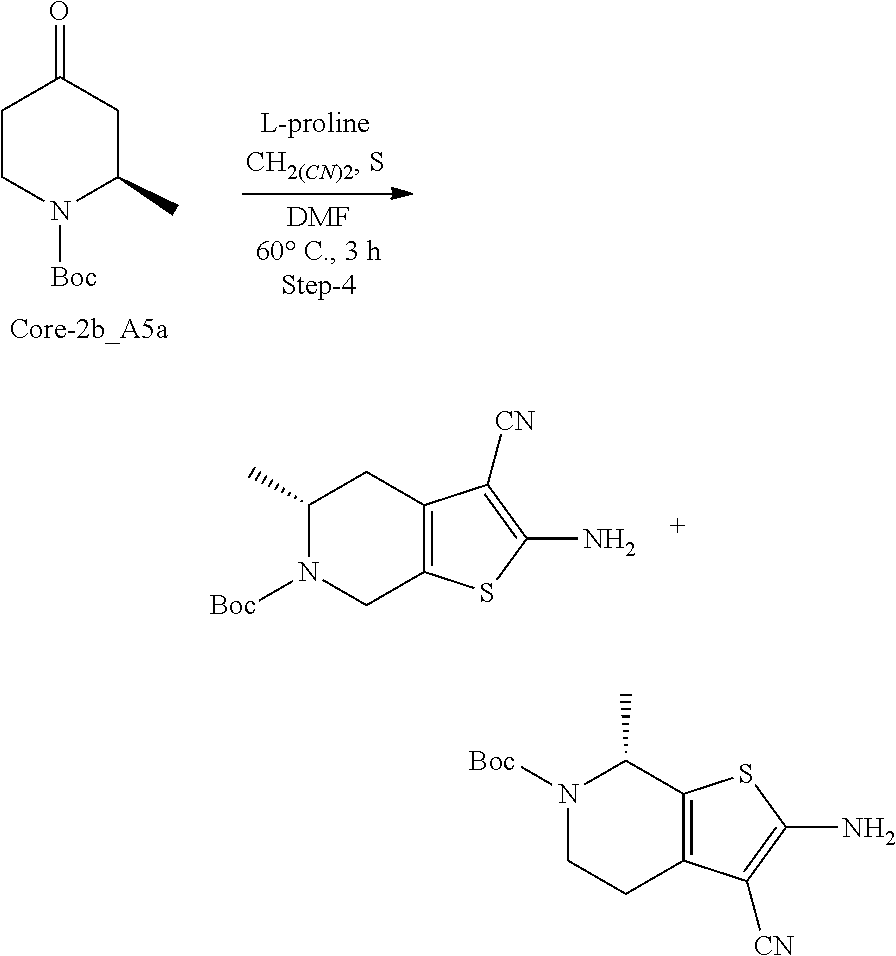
C1CN([Boc])C(C)CC1=O.C1(C)N([Boc])CC2=C(C1)C([CN])=C(N)S2.C1N([Boc])C(C)C2=C(C1)C([CN])=C(N)S2
